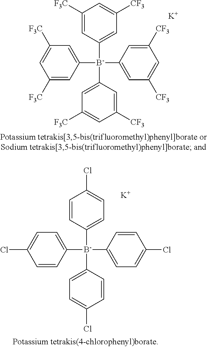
C1([F3C])=CC([B-](C2=CC([F3C])=CC([CF3])=C2)(C2=CC([CF3])=CC([CF3])=C2)C2=CC([F3C])=CC([F3C])=C2)=CC([CF3])=C1.[K].C1=CC([B-](C2=CC=C(Cl)C=C2)(C2=CC=C(Cl)C=C2)C2=CC=C(Cl)C=C2)=CC=C1Cl.[K]
